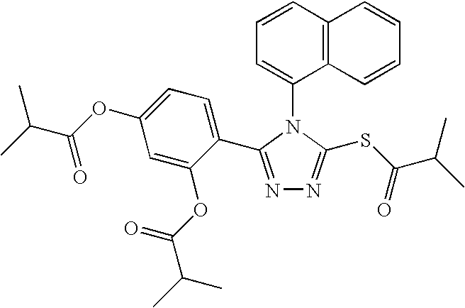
N1=C(C2=CC=C(OC(C(C)C)=O)C=C2OC(C(C)C)=O)N(C2=CC=CC3=C2C=CC=C3)C(SC(C(C)C)=O)=N1
